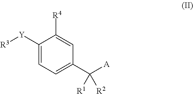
C1([Y][R3])=CC=C(C([A])([R1])[R2])C=C1[R4]
